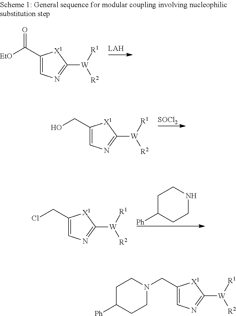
C1(C([EtO])=O)=CN=C([W]([R1])[R2])[X1]1.C1(CO)=CN=C([W]([R1])[R2])[X1]1.[SOCl2].C1C([Ph])CCNC1.C1(CCl)=CN=C([W]([R1])[R2])[X1]1.C1(CN2CCC([Ph])CC2)=CN=C([W]([R1])[R2])[X1]1
